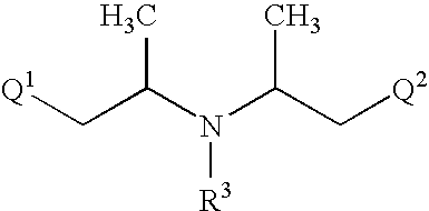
C([Q1])C(N(C(C[Q2])C)[R3])C
